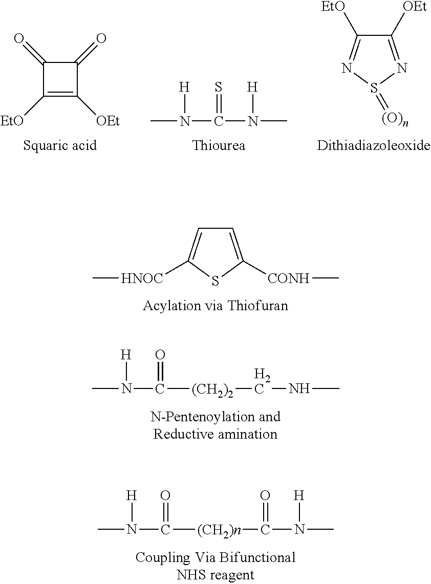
C1=C([CONH]C)SC([HNOC]C)=C1.[H]N(C)C(=O)[(CH2)2]CNC.[H]N(C)C(=O)[(CH2)n]C(N(C)[H])=O.C1(=O)C([EtO])=C([OEt])C1=O.CN([H])C(=S)N([H])C.C1([OEt])=NS(=[(O)n])N=C1[EtO]
